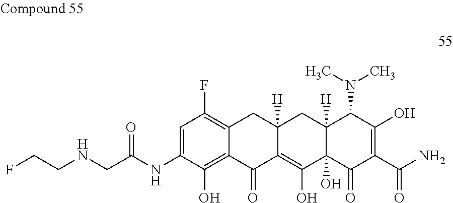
C(NCC(NC1=CC(F)=C2C(=C1O)C(=O)C1=C(O)C3(O)C([H])(CC1([H])C2)C(N(C)C)C(O)=C(C(N)=O)C3=O)=O)CF
